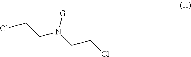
ClCCN(CCCl)[G]
